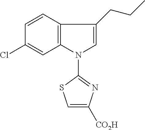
C12=C(N(C3=NC([CO2H])=CS3)C=C1CCC)C=C(Cl)C=C2
